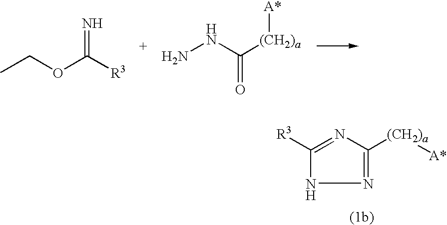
CCOC([R3])=N.NNC([(CH2)a][A*])=O.N1=C([(CH2)a][A*])N=C([R3])N1
